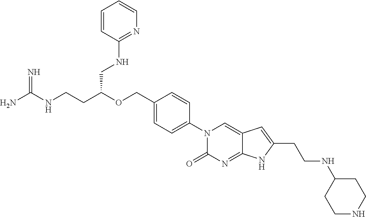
NC(NCCC(OCC1=CC=C(N2C(=O)N=C3C(=C2)C=C(CCNC2CCNCC2)N3)C=C1)CNC1=NC=CC=C1)=N
